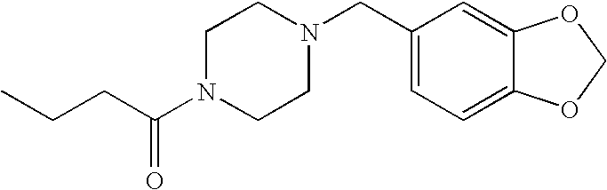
CCCC(N1CCN(CC2=CC=C3C(=C2)OCO3)CC1)=O
